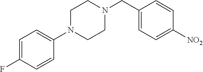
C1(N2CCN(CC3=CC=C([NO2])C=C3)CC2)=CC=C(F)C=C1
